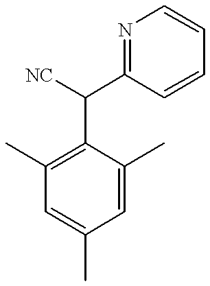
C1(C([NC])C2=NC=CC=C2)=C(C)C=C(C)C=C1C
